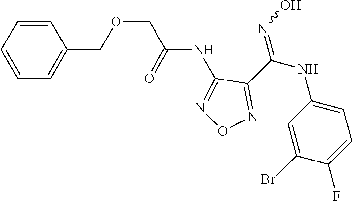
C(NC1=NON=C1C(NC1=CC=C(F)C(Br)=C1)=NO)(=O)COCC1=CC=CC=C1
